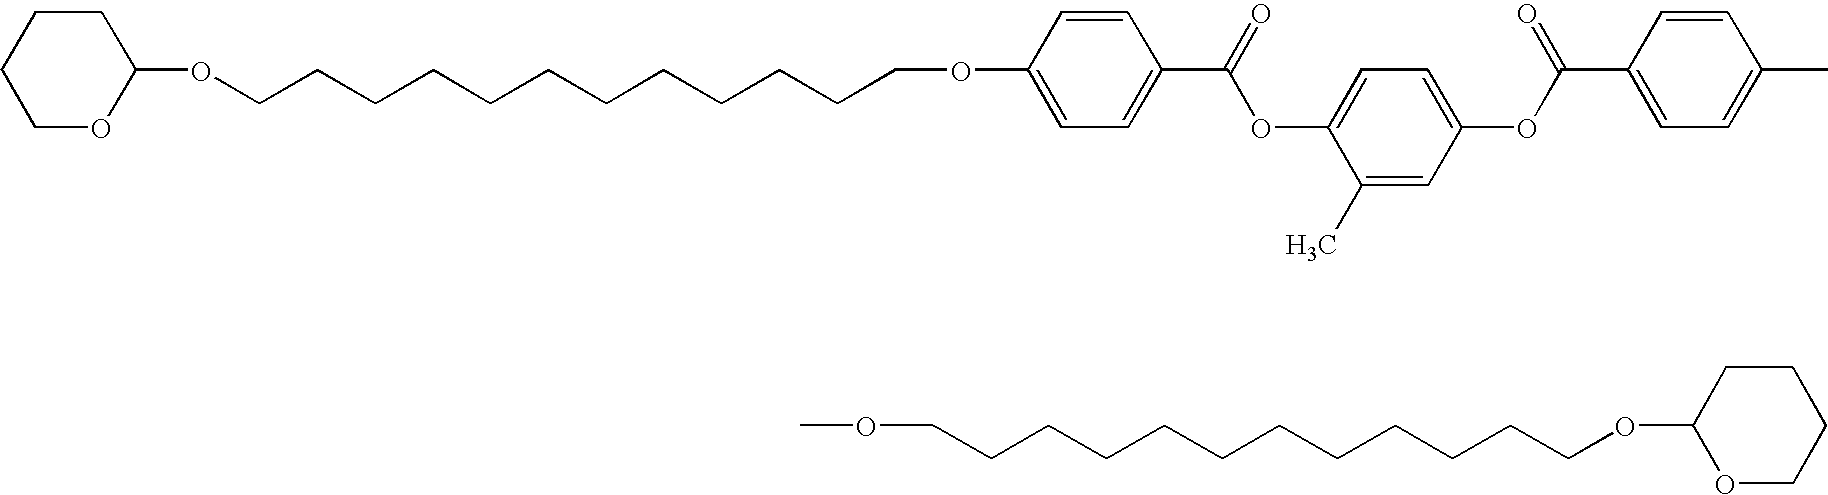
C1OC(OCCCCCCCCCCCCOC2=CC=C(C(=O)OC3=CC=C(OC(C4=CC=C(C)C=C4)=O)C=C3C)C=C2)CCC1.COCCCCCCCCCCCCOC1OCCCC1
